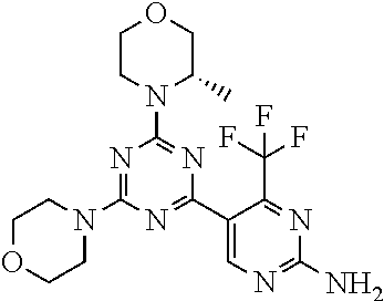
C1OCCN(C2=NC(N3C(C)COCC3)=NC(C3=CN=C(N)N=C3C(F)(F)F)=N2)C1
